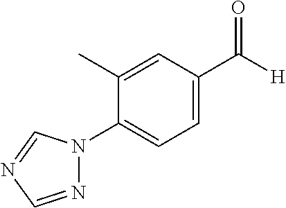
N1(C2=CC=C(C([H])=O)C=C2C)N=CN=C1
